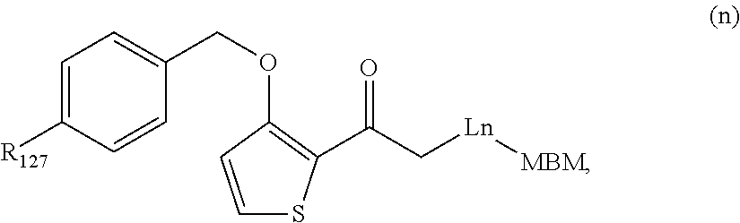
C1=C([R127])C=CC(COC2=C(C(=O)C[Ln][MBM])SC=C2)=C1
